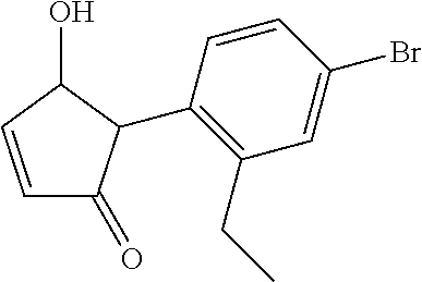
C1=CC(O)C(C2=C(CC)C=C(Br)C=C2)C1=O
